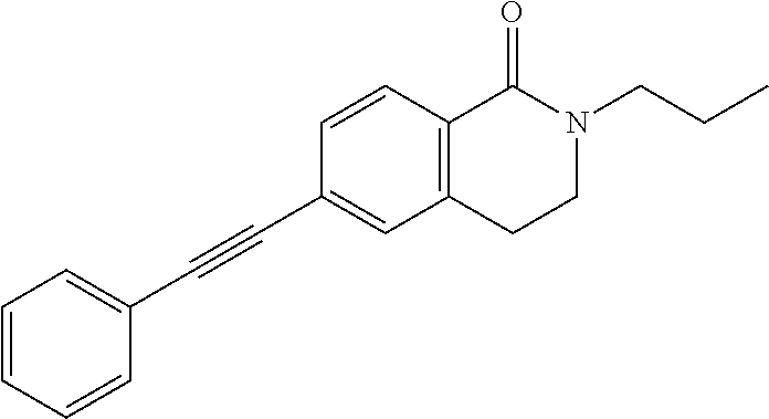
C1=CC=CC(C#CC2=CC3=C(C=C2)C(=O)N(CCC)CC3)=C1
